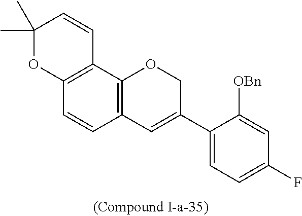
C12=C(C3=C(C=C1)C=C(C1=CC=C(F)C=C1[OBn])CO3)C=CC(C)(C)O2
